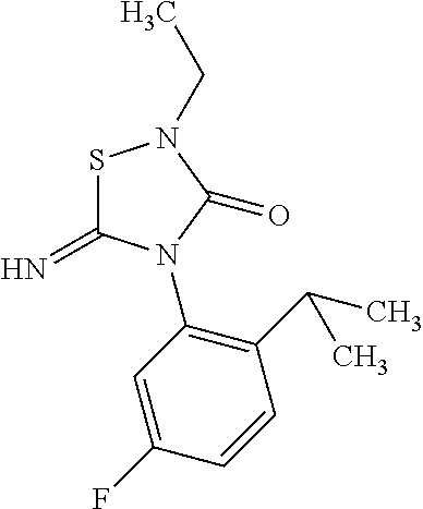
N=C1SN(CC)C(=O)N1C1=C(C(C)C)C=CC(F)=C1
